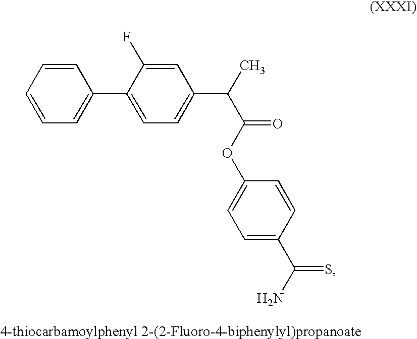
C1=CC=CC=C1C1=CC=C(C(C)C(OC2=CC=C(C(N)=S)C=C2)=O)C=C1F
